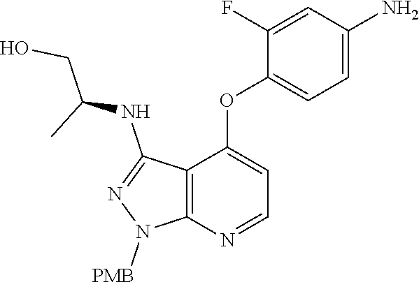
C12=C(N=CC=C1OC1=CC=C(N)C=C1F)N([PMB])N=C2NC(CO)C
